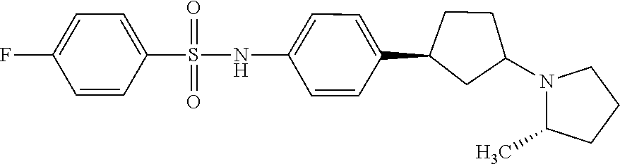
N(S(=O)(=O)C1=CC=C(F)C=C1)C1=CC=C(C2CC(N3C(C)CCC3)CC2)C=C1
